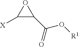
C1([X])C(C(O[R1])=O)O1
